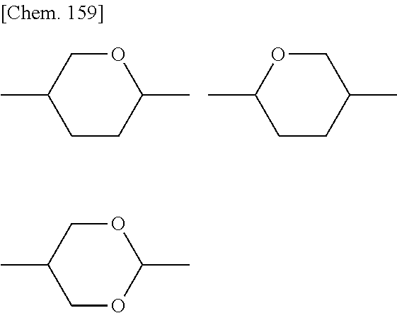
C1CC(C)OCC1C.C1CC(C)COC1C.C1OC(C)OCC1C
